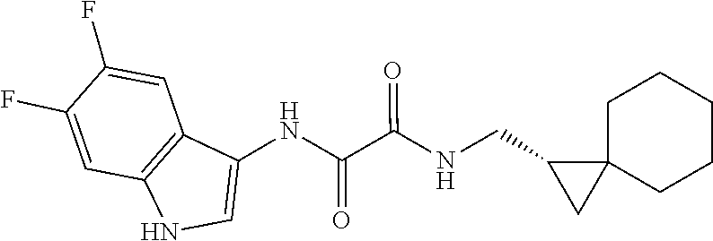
C1(CNC(C(NC2=CNC3=C2C=C(F)C(F)=C3)=O)=O)C2(CCCCC2)C1
